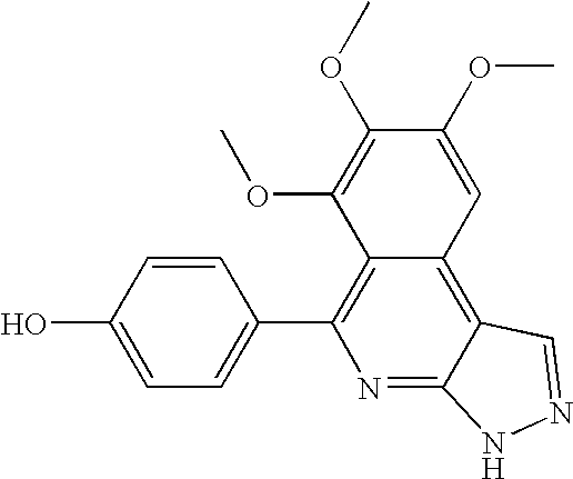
C1=C(O)C=CC(C2=C3C(=C4C(=N2)NN=C4)C=C(OC)C(OC)=C3OC)=C1
